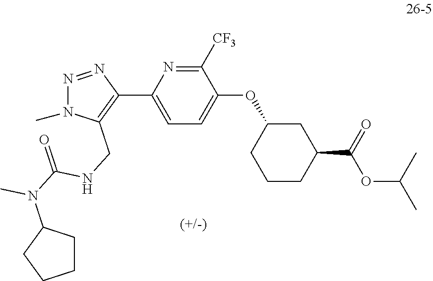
C1=C(OC2CCCC(C(OC(C)C)=O)C2)C([CF3])=NC(C2=C(CNC(=O)N(C)C3CCCC3)N(C)N=N2)=C1
